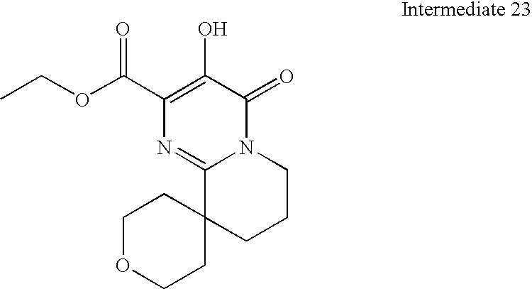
C1OCCC2(C1)CCCN1C2=NC(C(OCC)=O)=C(O)C1=O
